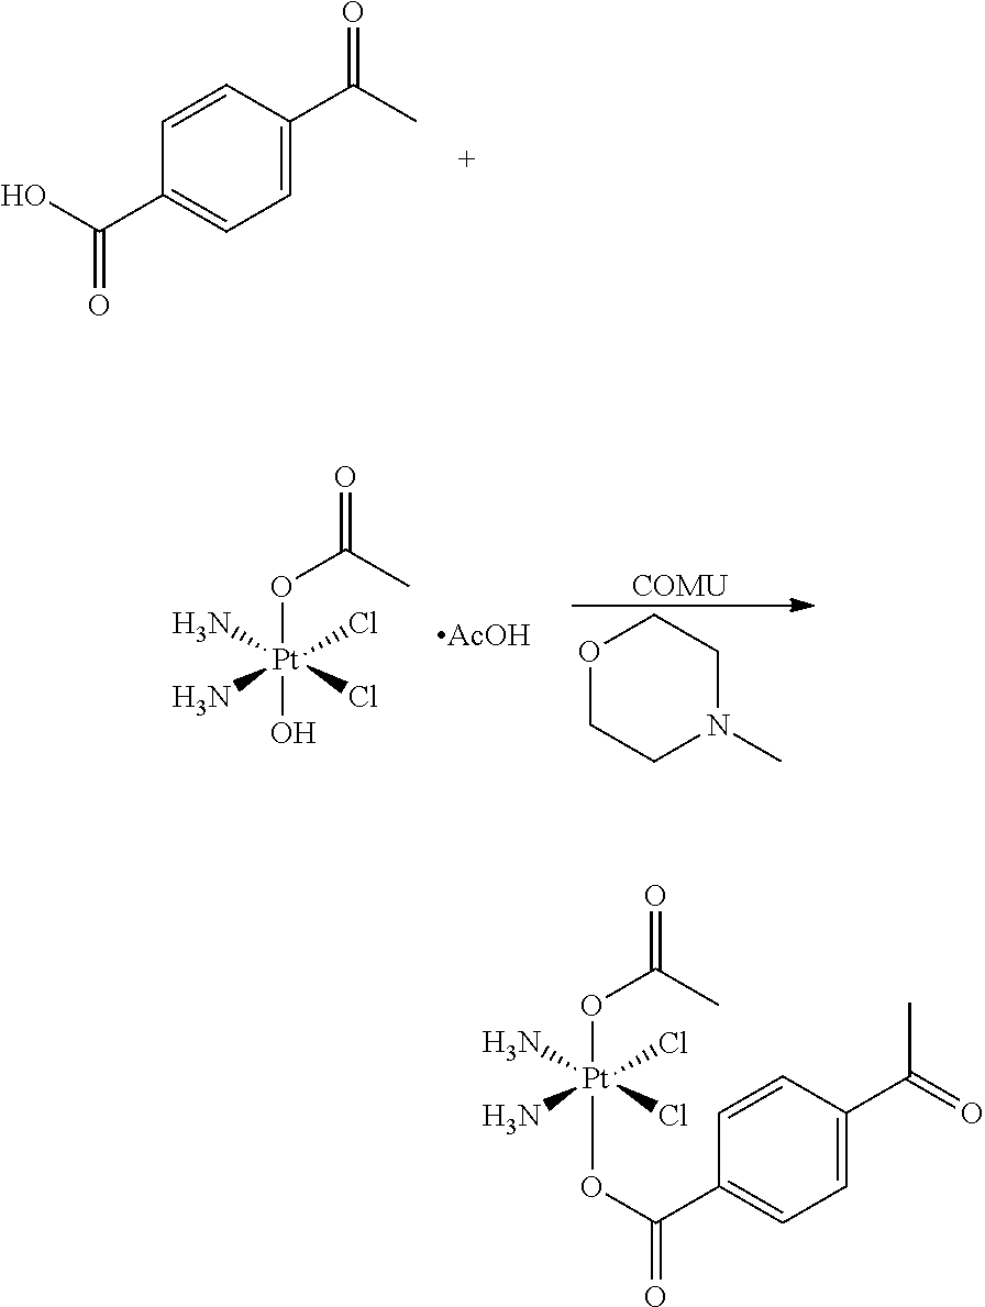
O=C(C)O[Pt](N)(N)(Cl)(Cl)OC(=O)C1=CC=C(C(=O)C)C=C1.C1=CC(C(C)=O)=CC=C1C(O)=O.O=C(C)O[Pt](N)(N)(Cl)(Cl)O.[AcOH].O1CCN(C)CC1.[COMU]
